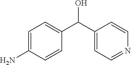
C1=C(C(C2=CC=NC=C2)O)C=CC(N)=C1
